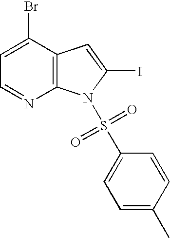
BrC1=CC=NC2=C1C=C(I)N2S(C1=CC=C(C)C=C1)(=O)=O
